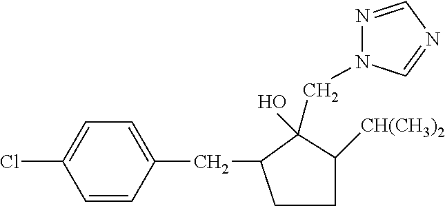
ClC1=CC=C(CC2CCC([CH(CH3)2])C2(O)CN2N=CN=C2)C=C1
